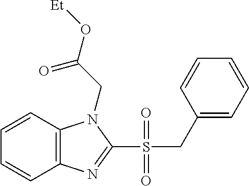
C1(CS(C2=NC3=C(N2CC(=O)O[Et])C=CC=C3)(=O)=O)=CC=CC=C1
